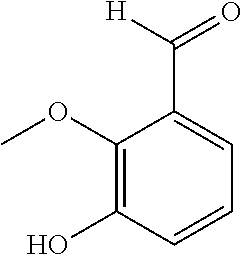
C1=C(C([H])=O)C(OC)=C(O)C=C1
